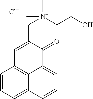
C1=CC=C2C3=C1C=C(C[N+](CCO)(C)C)C(=O)C3=CC=C2.[Cl-]
